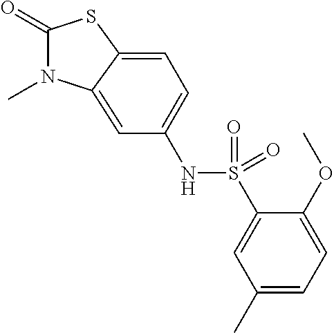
C1(=O)N(C)C2=CC(NS(C3=CC(C)=CC=C3OC)(=O)=O)=CC=C2S1
